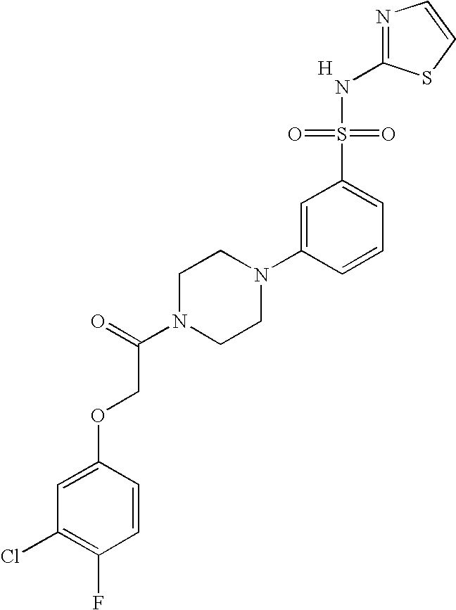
N1=C(NS(=O)(=O)C2=CC=CC(N3CCN(C(=O)COC4=CC(Cl)=C(F)C=C4)CC3)=C2)SC=C1.[H]
